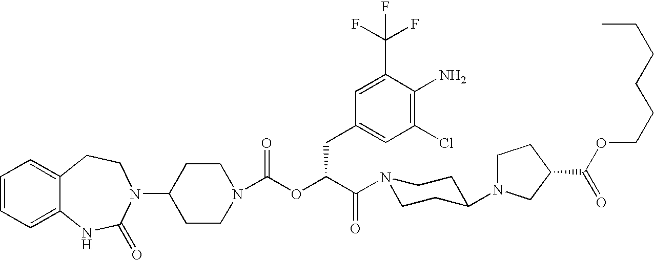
C1(N2C(=O)NC3=CC=CC=C3CC2)CCN(C(OC(C(N2CCC(N3CCC(C(OCCCCCC)=O)C3)CC2)=O)CC2=CC(Cl)=C(N)C(C(F)(F)F)=C2)=O)CC1
